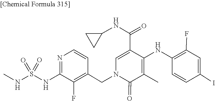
O=S(=O)(NC)NC1=NC=CC(CN2C(=O)C(C)=C(NC3=C(F)C=C(I)C=C3)C(C(NC3CC3)=O)=C2)=C1F
